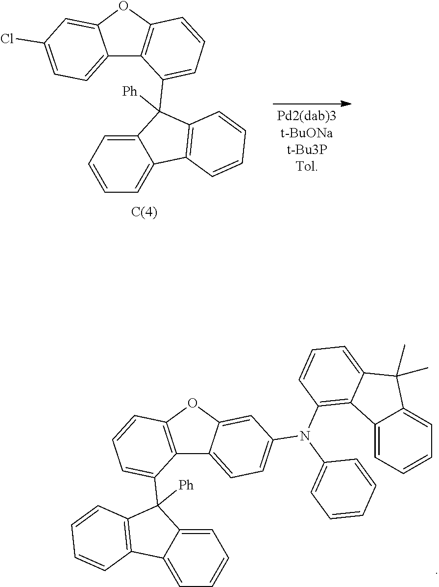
C12=CC=C(N(C3=CC=CC=C3)C3=C4C(=CC=C3)C(C)(C)C3=CC=CC=C43)C=C1OC1=C2C(C2([Ph])C3=C(C4=CC=CC=C24)C=CC=C3)=CC=C1.C12=CC=C(Cl)C=C1OC1=C2C(C2([Ph])C3=C(C4=CC=CC=C24)C=CC=C3)=CC=C1
